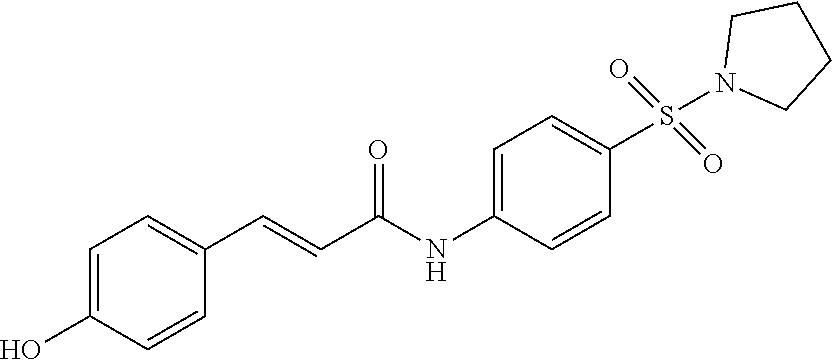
C1=C(O)C=CC(C=CC(NC2=CC=C(S(=O)(=O)N3CCCC3)C=C2)=O)=C1
